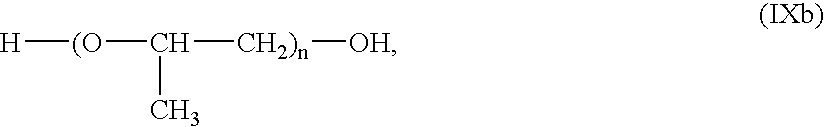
[H][(O]C([CH2)n][OH])C
